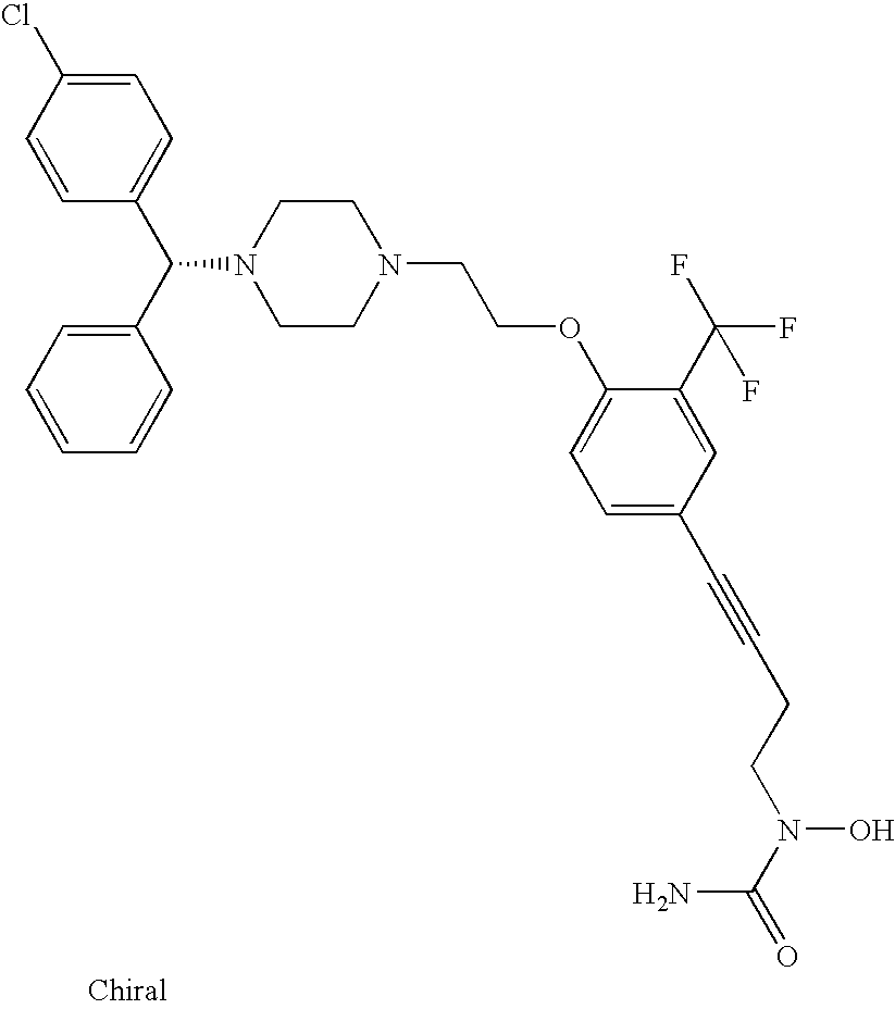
C1(C(C2=CC=CC=C2)N2CCN(CCOC3=CC=C(C#CCCN(C(=O)N)O)C=C3C(F)(F)F)CC2)=CC=C(Cl)C=C1
